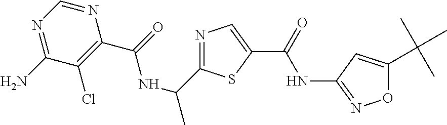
NC1=NC=NC(C(=O)NC(C2=NC=C(C(NC3=NOC(C(C)(C)C)=C3)=O)S2)C)=C1Cl
